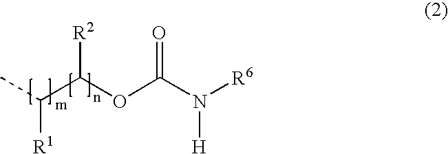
CC(C(OC(N([R6])[H])=O)[R2])[R1]
